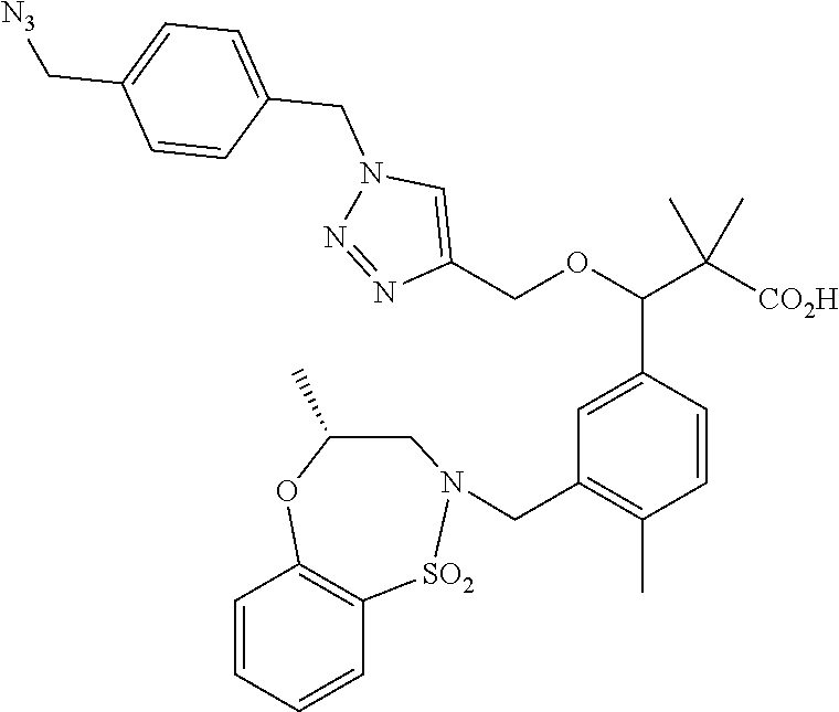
C1=CC=CC2=C1OC(C)CN(CC1=C(C)C=CC(C(C([CO2H])(C)C)OCC3=CN(CC4=CC=C(C[N3])C=C4)N=N3)=C1)[SO2]2
